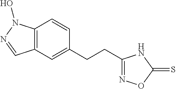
C12=C(C=C(CCC3=NOC(=S)N3)C=C1)C=NN2O
